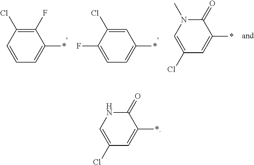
C1(F)=C(Cl)C=CC=C1*.C1=C(Cl)C(F)=CC=C1*.C1(Cl)=CN(C)C(=O)C(*)=C1.C1(Cl)=CNC(=O)C(*)=C1
